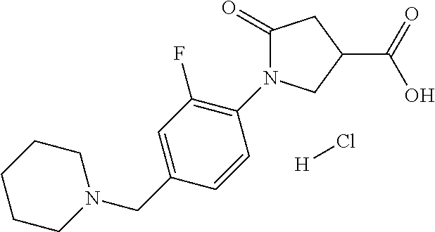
C1CN(CC2=CC(F)=C(N3C(=O)CC(C(=O)O)C3)C=C2)CCC1.[H]Cl
